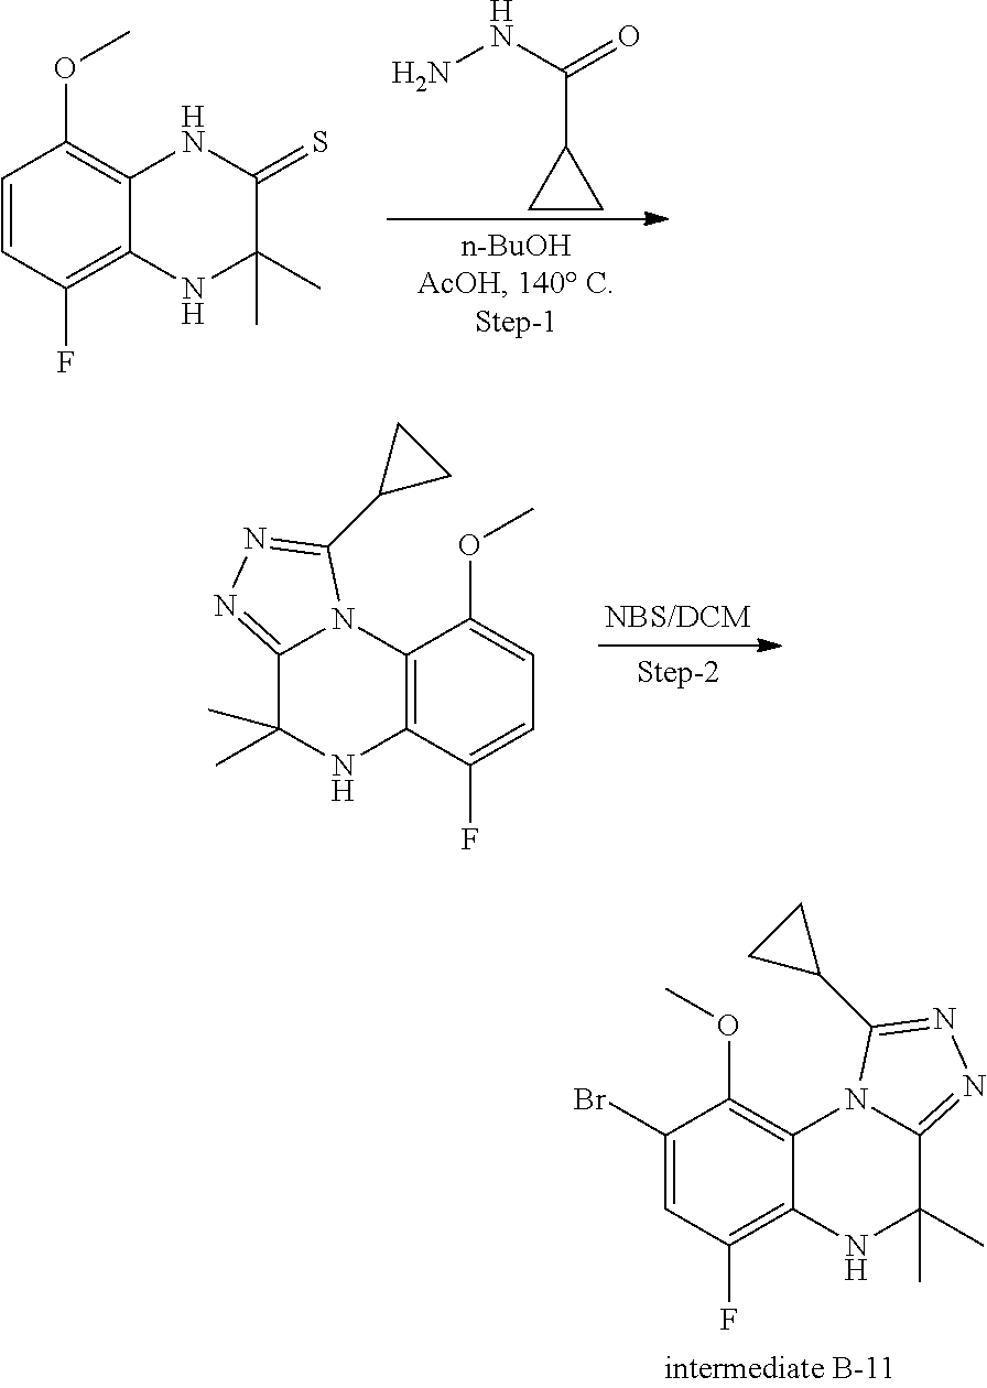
C12=C(OC)C=CC(F)=C1NC(C)(C)C(=S)N2.NNC(=O)C1CC1.C12=C(C(F)=CC=C1OC)NC(C)(C)C1=NN=C(C3CC3)N21.C12=C(OC)C(Br)=CC(F)=C1NC(C)(C)C1=NN=C(C3CC3)N21
